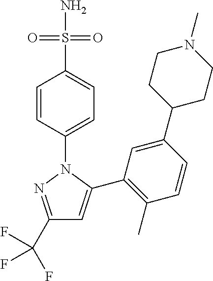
C1(C(F)(F)F)=NN(C2=CC=C(S(N)(=O)=O)C=C2)C(C2=C(C)C=CC(C3CCN(C)CC3)=C2)=C1
